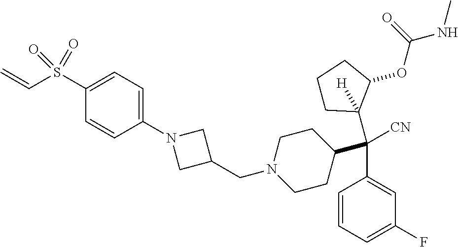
C1(S(C=C)(=O)=O)=CC=C(N2CC(CN3CCC(C(C4=CC(F)=CC=C4)(C4([H])CCCC4OC(=O)NC)[CN])CC3)C2)C=C1
